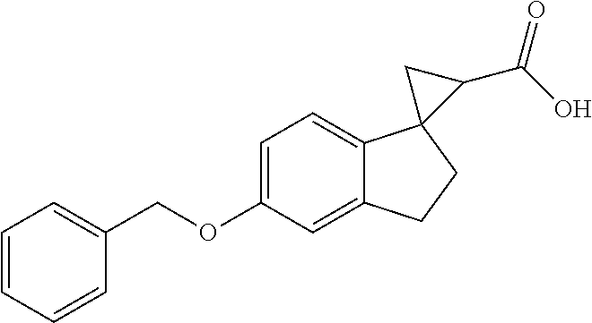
C1(OCC2=CC=CC=C2)=CC=C2C(=C1)CCC21C(C(O)=O)C1
